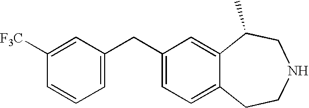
C1([F3C])=CC(CC2=CC=C3C(=C2)C(C)CNCC3)=CC=C1
